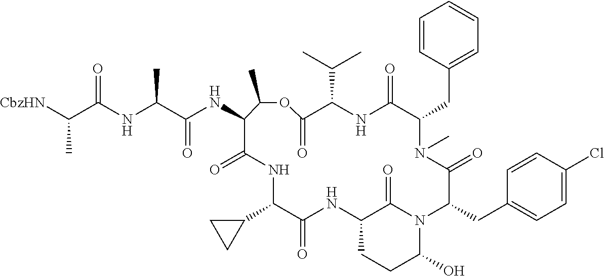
C(C(NC(C(NC1C(=O)NC(C2CC2)C(=O)NC2CCC(O)N(C2=O)C(CC2=CC=C(Cl)C=C2)C(=O)N(C)C(CC2=CC=CC=C2)C(=O)NC(C(C)C)C(=O)OC1C)=O)C)=O)([CbzHN])C
